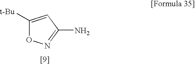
C1([t-Bu])=CC(N)=NO1
